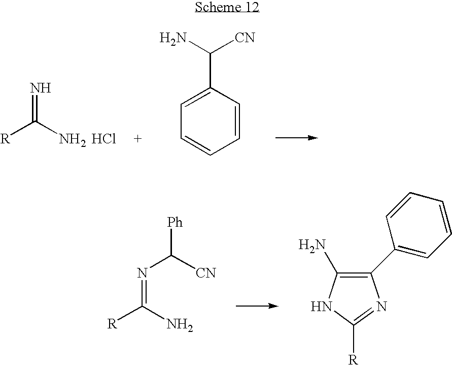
N=C(N)[R].Cl.C1=CC=CC(C(N)[CN])=C1.C1(C2=CC=CC=C2)=C(N)NC([R])=N1.[R]C(=NC([CN])[Ph])N
